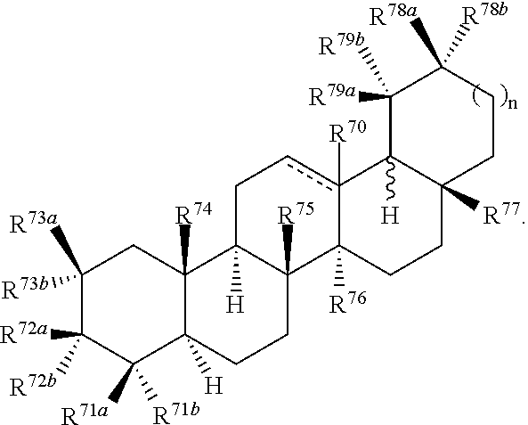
C1C2([H])C([R75])(C3([R76])c([R70])(c1)C1([H])C([R77])(CC3)CCC([R78a])([R78b])C1([R79a])[R79b])CCC1([H])C2([R74])CC([R73a])([R73b])C([R72a])([R72b])C1([R71a])[R71b]
